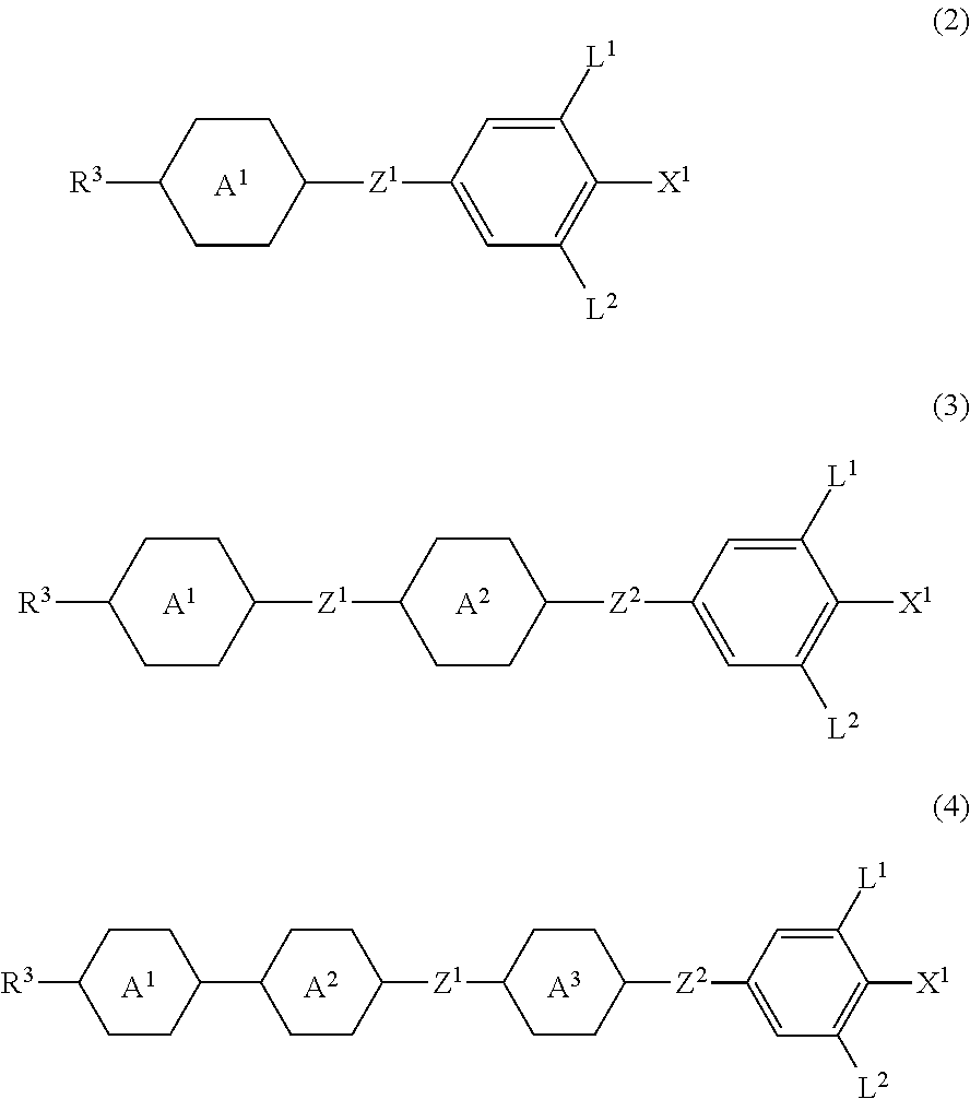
C1CC([R3])CCC1[Z1]C1=CC([L2])=C([X1])C([L1])=C1.[A1].[A1].[A2].C1CC([R3])CCC1[Z1]C1CCC([Z2]C2=CC([L2])=C([X1])C([L1])=C2)CC1.[A2].[A1].[A3].C1CC(C2CCC([R3])CC2)CCC1[Z1]C1CCC([Z2]C2=CC([L2])=C([X1])C([L1])=C2)CC1
